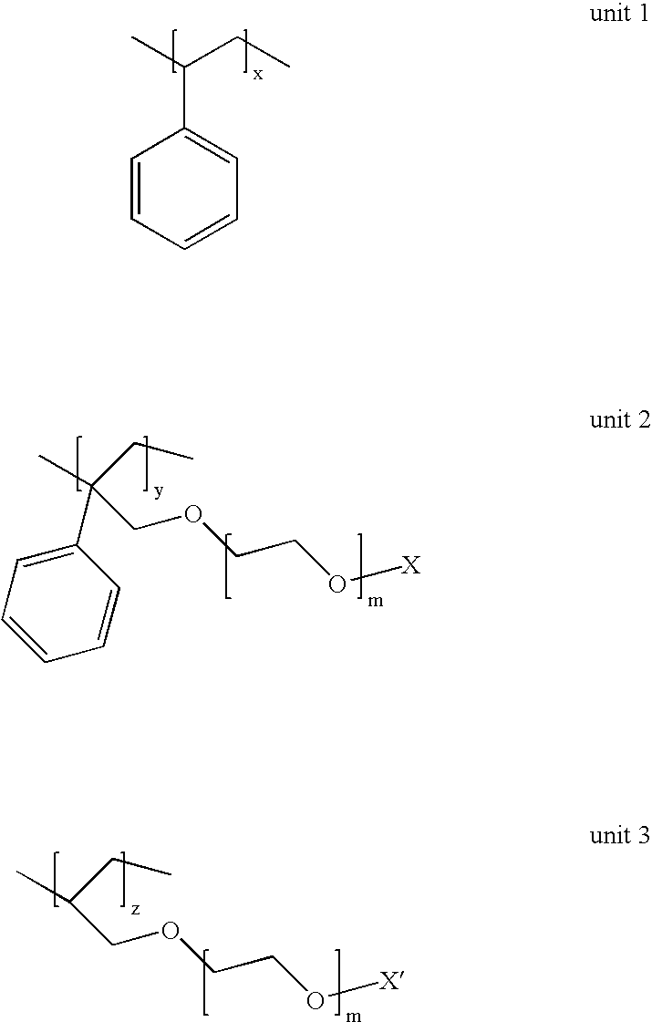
C1=CC=CC=C1C(C)CC.C1(C(C)(CC)COCCO[X])=CC=CC=C1.C(C)(CC)COCCO[X]
